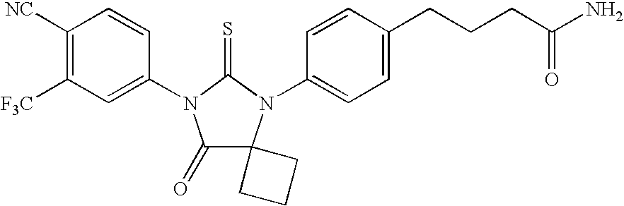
C1([NC])=C([F3C])C=C(N2C(=O)C3(N(C4=CC=C(CCCC(N)=O)C=C4)C2=S)CCC3)C=C1
